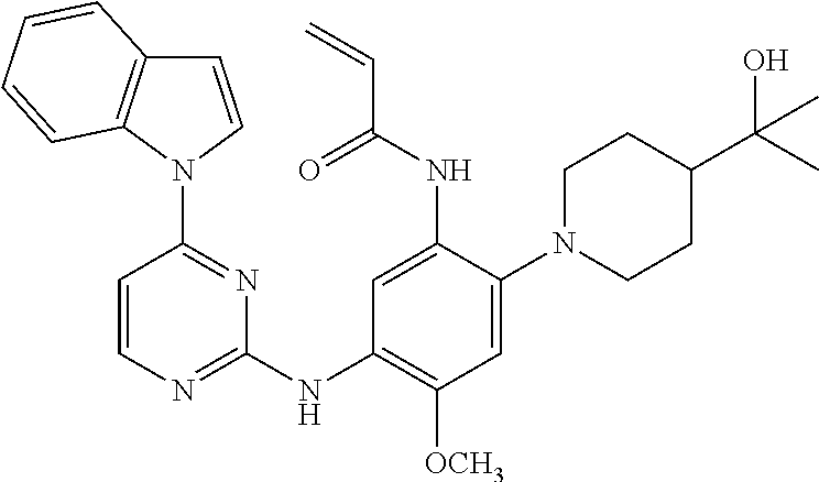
C1=CN(C2=NC(NC3=C([OCH3])C=C(N4CCC(C(O)(C)C)CC4)C(NC(C=C)=O)=C3)=NC=C2)C2=C1C=CC=C2
